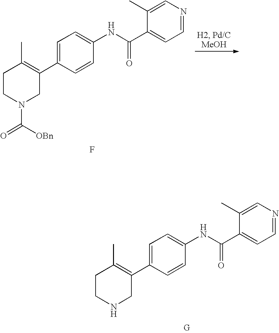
C1CNCC(C2=CC=C(NC(C3=CC=NC=C3C)=O)C=C2)=C1C.[G].C1CN(C(=O)[OBn])CC(C2=CC=C(NC(C3=CC=NC=C3C)=O)C=C2)=C1C.F
